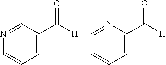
C1=CC=C(C([H])=O)N=C1.C1=CC=C(C([H])=O)C=N1
